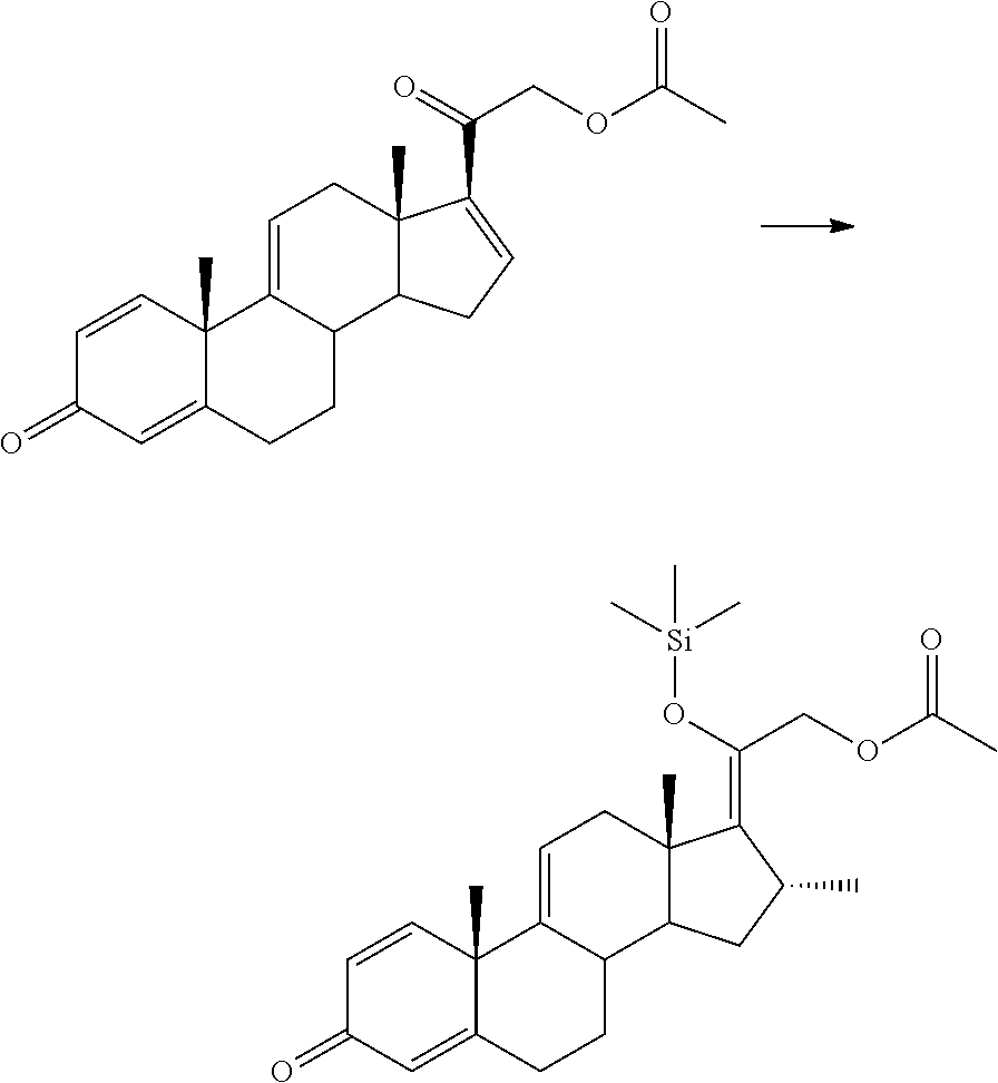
C1=CC2(C)C(=CC1=O)CCC1C2=CCC2(C)C1CC(C)C2=C(O[Si](C)(C)C)COC(C)=O.C1=CC2(C)C(=CC1=O)CCC1C2=CCC2(C)C1CC=C2C(=O)COC(C)=O
